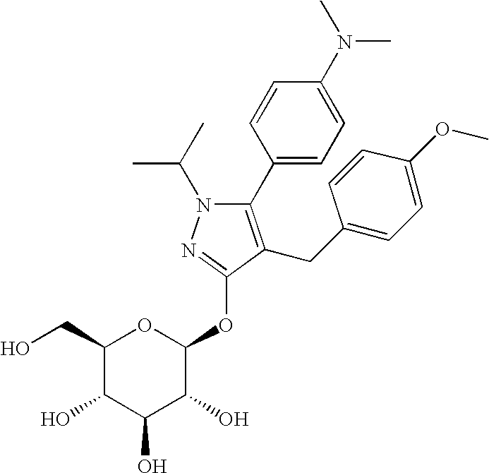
C1(CO)C(O)C(O)C(O)C(OC2=NN(C(C)C)C(C3=CC=C(N(C)C)C=C3)=C2CC2=CC=C(OC)C=C2)O1
